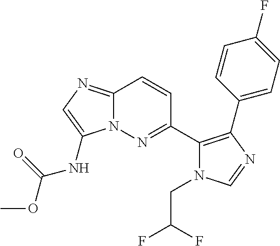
C12=NC=C(NC(=O)OC)N1N=C(C1=C(C3=CC=C(F)C=C3)N=CN1CC(F)F)C=C2
